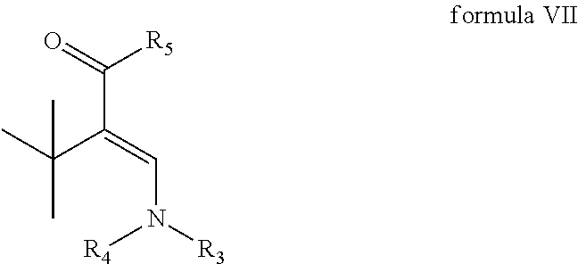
CC(C(=CN([R3])[R4])C(=O)[R5])(C)C
